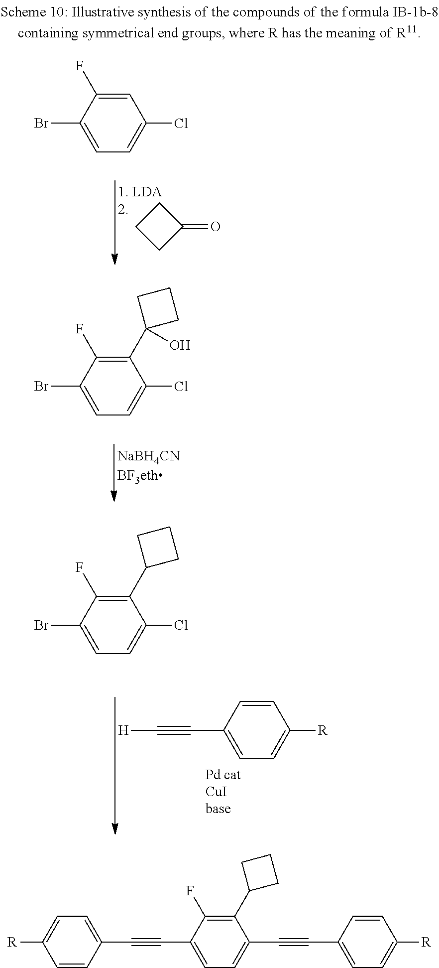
C1(=O)CCC1.C1=C(F)C(Br)=CC=C1Cl.C1(C2(O)CCC2)=C(F)C(Br)=CC=C1Cl.[H]C#CC1=CC=C([R])C=C1.C1(C2CCC2)=C(F)C(Br)=CC=C1Cl.C1=CC(C#CC2=CC=C(C#CC3=CC=C([R])C=C3)C(F)=C2C2CCC2)=CC=C1[R]
